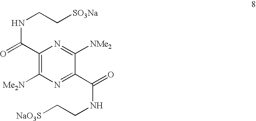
C1(C(=O)NCC[SO3Na])=C([Me2N])N=C(C(=O)NCC[NaO3S])C([NMe2])=N1
